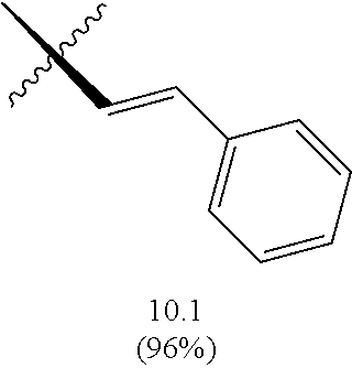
C(C1=CC=CC=C1)=CC
